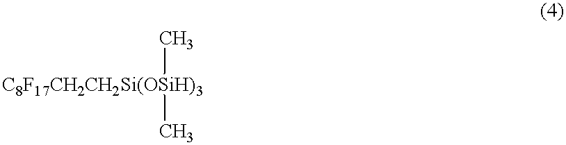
[C8F17CH2CH2Si(OSiH)3](C)C
